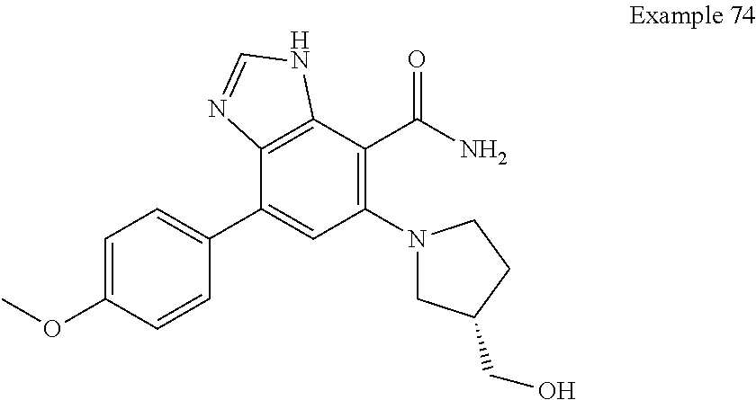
C12=C(C(C(N)=O)=C(N3CC(CO)CC3)C=C1C1=CC=C(OC)C=C1)NC=N2
